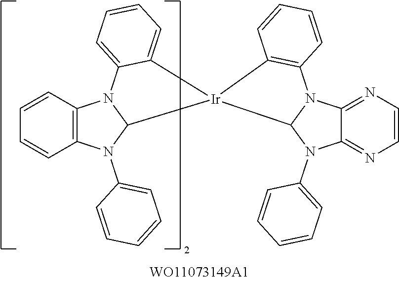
C12=C(C=CC=C1)N1C(N2C2=CC=CC=C2)[Ir]2(C3=CC=CC=C13)C1N(C3=CC=CC=C3)C3=NC=CN=C3N1C1=C2C=CC=C1
